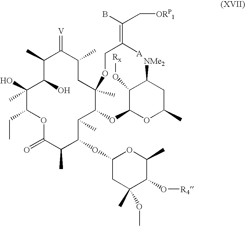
C1(O)(C)C(CC)OC(=O)C(C)C(OC2CC(C)(OC)C(O[R4])C(C)O2)C(C)C(OC2OC(C)CC([NMe2])C2O[Rx])C(C)(OCC([A])=C(C[ORP1])B)CC(C)C(=[V])C(C)C1O
